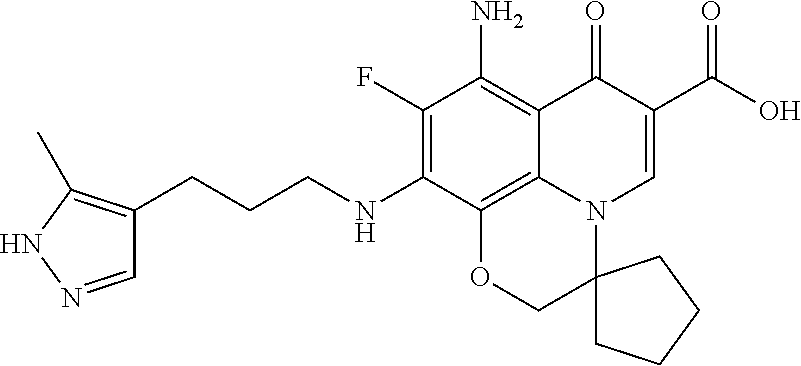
C(CCNC1=C(F)C(N)=C2C3=C1OCC1(N3C=C(C(=O)O)C2=O)CCCC1)C1=C(C)NN=C1
